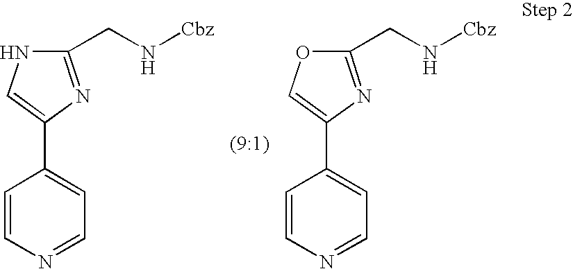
C1(CN[Cbz])=NC(C2=CC=NC=C2)=CN1.C1(CN[Cbz])=NC(C2=CC=NC=C2)=CO1
